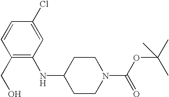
C1=CC(CO)=C(NC2CCN(C(OC(C)(C)C)=O)CC2)C=C1Cl
